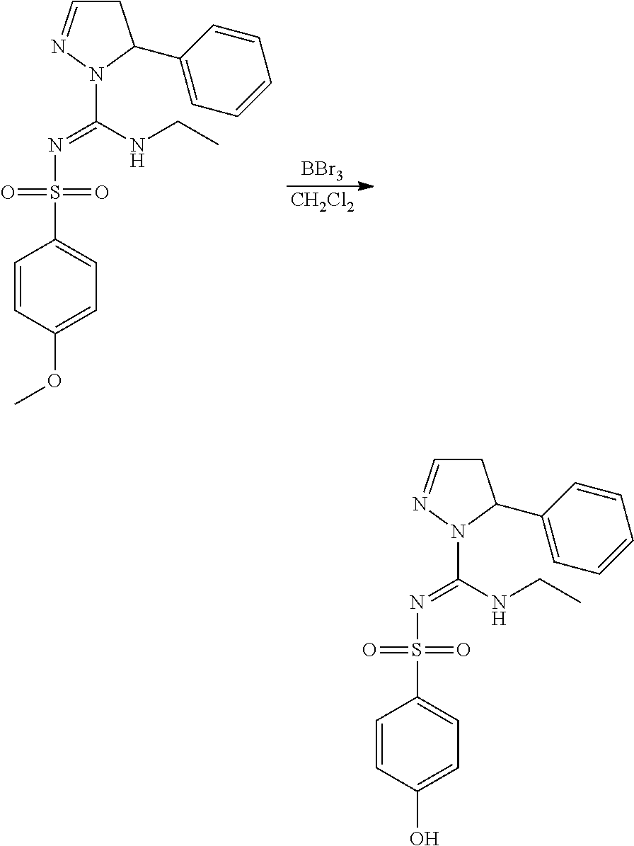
C1C=NN(C(=NS(C2=CC=C(OC)C=C2)(=O)=O)NCC)C1C1=CC=CC=C1.[BBr3].[CH2Cl2].C1C=NN(C(=NS(C2=CC=C(O)C=C2)(=O)=O)NCC)C1C1=CC=CC=C1
